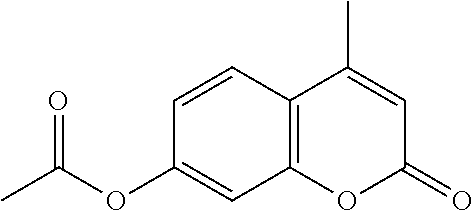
C12=C(C=CC(OC(C)=O)=C1)C(C)=CC(=O)O2
